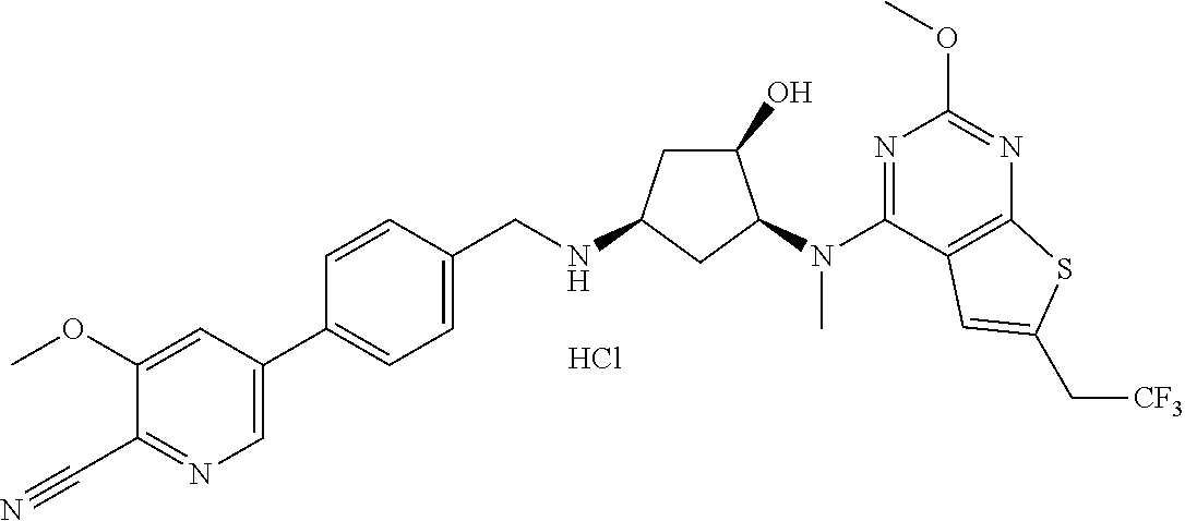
C1(C#N)=NC=C(C2=CC=C(CNC3CC(O)C(N(C4=NC(OC)=NC5=C4C=C(C[CF3])S5)C)C3)C=C2)C=C1OC.Cl
